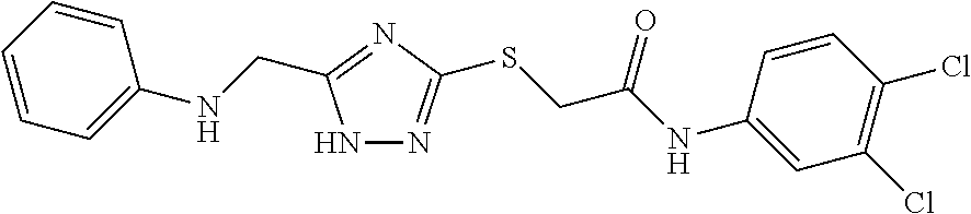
N1N=C(SCC(NC2=CC(Cl)=C(Cl)C=C2)=O)N=C1CNC1=CC=CC=C1
